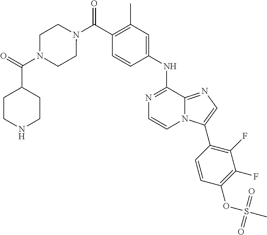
C1(C)=C(C(N2CCN(C(C3CCNCC3)=O)CC2)=O)C=CC(NC2=NC=CN3C2=NC=C3C2=C(F)C(F)=C(OS(C)(=O)=O)C=C2)=C1
